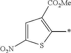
C1([O2N])=CC([CO2Me])=C(*)S1
